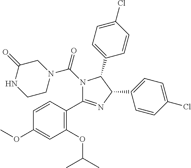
N1(C(N2CC(=O)NCC2)=O)C(C2=C(OC(C)C)C=C(OC)C=C2)=NC(C2=CC=C(Cl)C=C2)C1C1=CC=C(Cl)C=C1
